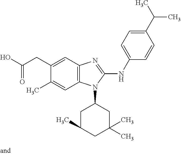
C12=C(C=C(CC(O)=O)C(C)=C1)N=C(NC1=CC=C(C(C)C)C=C1)N2C1CC(C)CC(C)(C)C1
